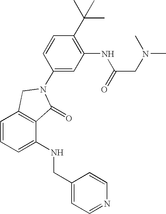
C1=CC=C(NCC2=CC=NC=C2)C2=C1CN(C1=CC(NC(CN(C)C)=O)=C(C(C)(C)C)C=C1)C2=O
